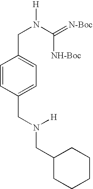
C1=CC(CN(CC2CCCCC2)[H])=CC=C1CN([H])C(=[N-Boc])[NH-Boc]
